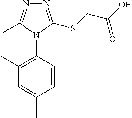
C1=CC(N2C(C)=NN=C2SCC(O)=O)=C(C)C=C1C
